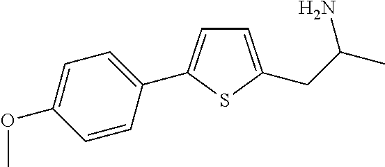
C1=C(CC(C)N)SC(C2=CC=C(OC)C=C2)=C1
